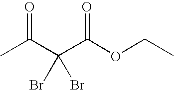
CC(C(C(OCC)=O)(Br)Br)=O
